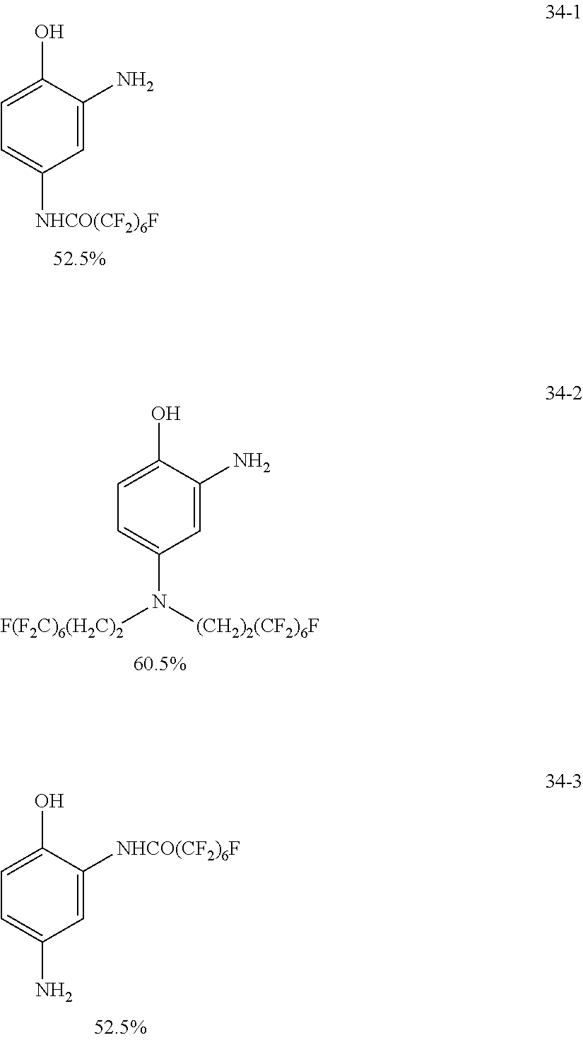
C1=C(N)C(O)=CC=C1[NHCO(CF2)6F].C1=C(N)C(O)=CC=C1N([F(F2C)6(H2C)2])[(CH2)2(CF2)6F].C1=C([NHCO(CF2)6F])C(O)=CC=C1N
